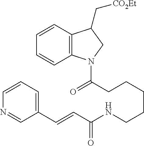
C(CCCCCNC(C=CC1=CC=CN=C1)=O)(N1C2=C(C(C[CO2Et])C1)C=CC=C2)=O
